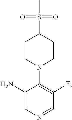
C1(N)=CN=CC(F)=C1N1CCC(S(C)(=O)=O)CC1
